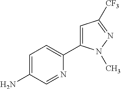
C1(N)=CC=C(C2=CC([CF3])=NN2C)N=C1
